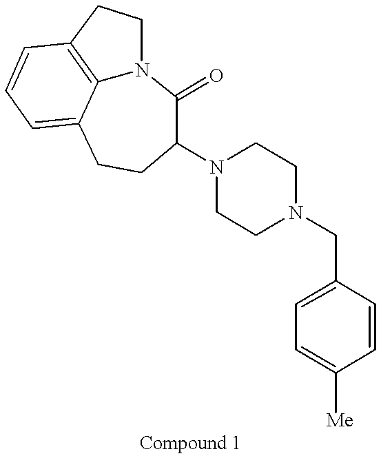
C1CC2=C3N1C(=O)C(N1CCN(CC4=CC=C([Me])C=C4)CC1)CCC3=CC=C2
